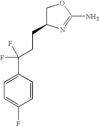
C1C(CCC(F)(F)C2=CC=C(F)C=C2)N=C(N)O1
